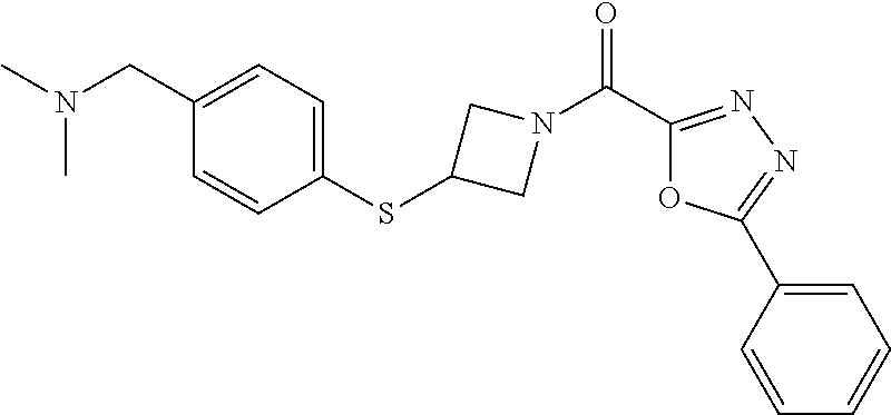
C(C1=CC=C(SC2CN(C(=O)C3=NN=C(C4=CC=CC=C4)O3)C2)C=C1)N(C)C
